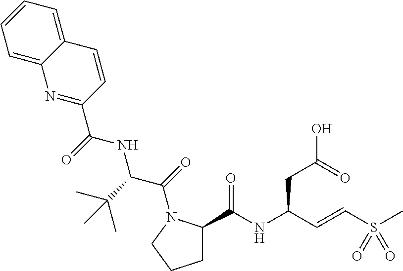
C1C(C(NC(C=CS(=O)(=O)C)CC(O)=O)=O)N(C(C(NC(C2=NC3=CC=CC=C3C=C2)=O)C(C)(C)C)=O)CC1
